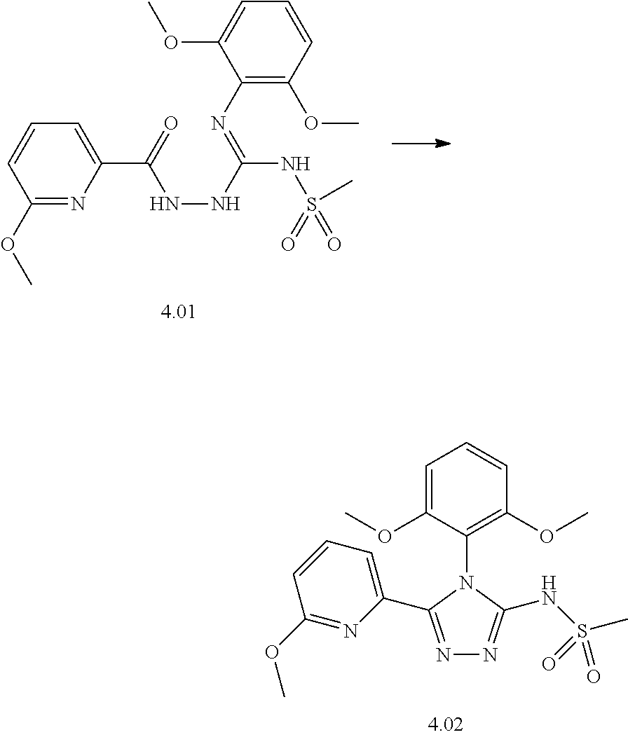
C1(N=C(NNC(=O)C2=CC=CC(OC)=N2)NS(=O)(C)=O)=C(OC)C=CC=C1OC.C1=C(OC)C(N2C(C3=CC=CC(OC)=N3)=NN=C2NS(C)(=O)=O)=C(OC)C=C1
